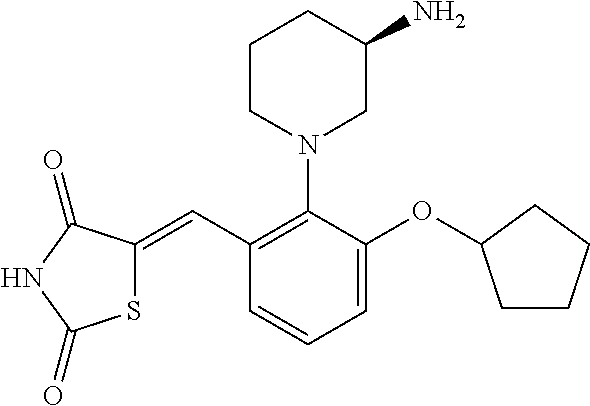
S1C(=CC2=C(N3CC(N)CCC3)C(OC3CCCC3)=CC=C2)C(=O)NC1=O
